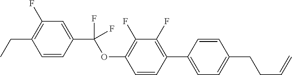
C1=CC(C(OC2=C(F)C(F)=C(C3=CC=C(CCC=C)C=C3)C=C2)(F)F)=CC(F)=C1CC
